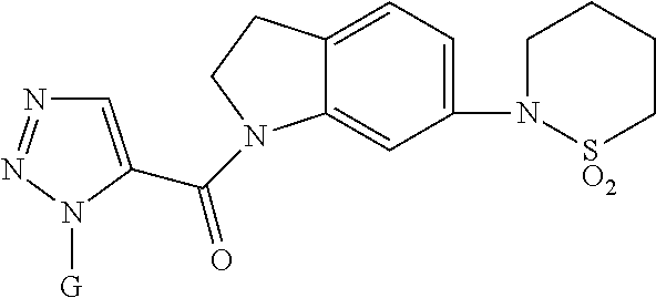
C1=C(C(=O)N2C3=CC(N4[SO2]CCCC4)=CC=C3CC2)N([G])N=N1
